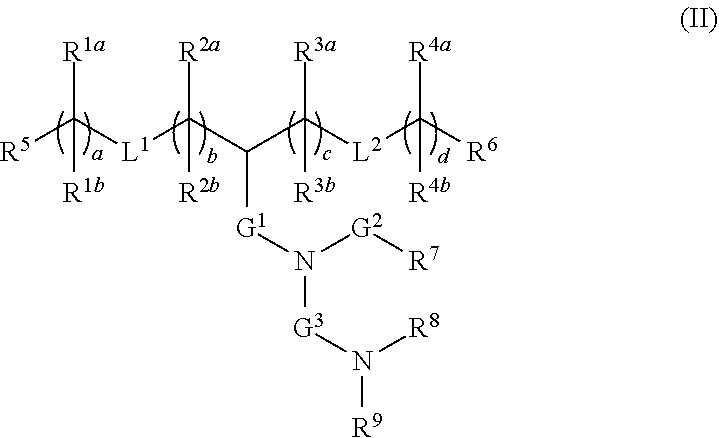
[R5]C([L1]C(C(C([L2]C([R6])([R4a])[R4b])([R3a])[R3b])[G1]N([G3]N([R8])[R9])[G2][R7])([R2a])[R2b])([R1b])[R1a]
